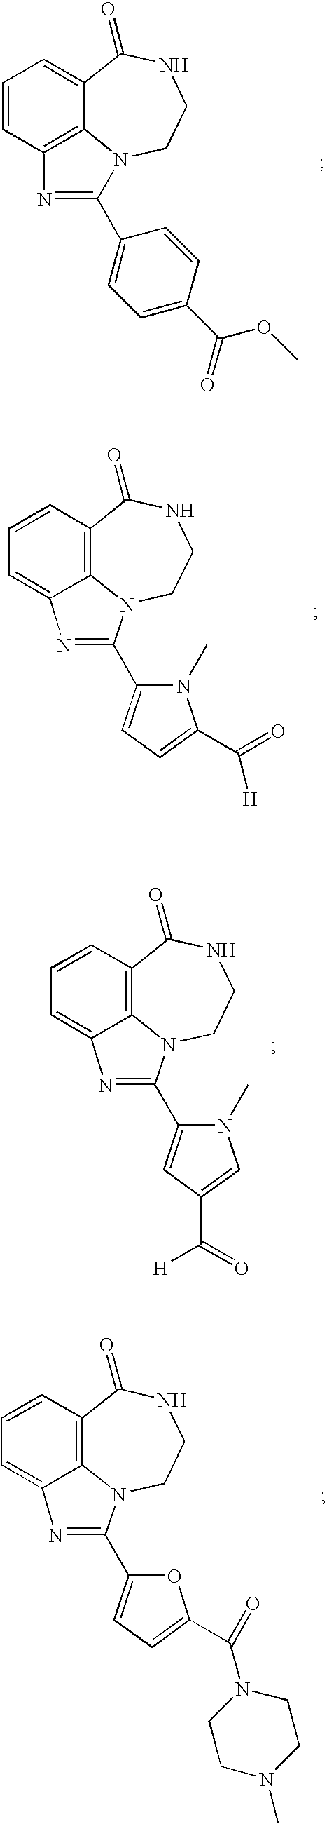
C12=C3C=CC=C1C(=O)NCCN2C(C1=CC=C(C(=O)OC)C=C1)=N3.C12=C3C=CC=C1N=C(C1=CC(C(=O)[H])=CN1C)N2CCNC3=O.C12=C3C=CC=C1N=C(C1=CC=C(C(=O)N4CCN(C)CC4)O1)N2CCNC3=O.C12=C3C=CC=C1N=C(C1=CC=C(C(=O)[H])N1C)N2CCNC3=O
